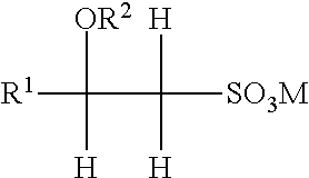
[R1]C(C([H])([H])[SO3M])([OR2])[H]
